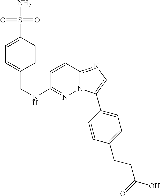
C1=C(CNC2=NN3C(=NC=C3C3=CC=C(CCC(O)=O)C=C3)C=C2)C=CC(S(N)(=O)=O)=C1
